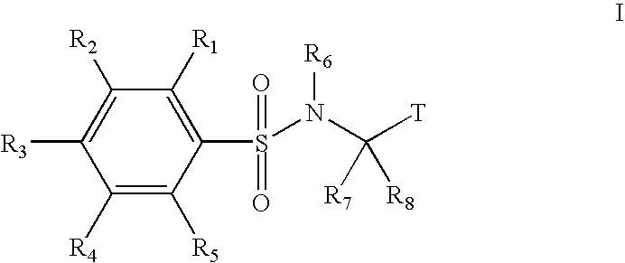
C1([R4])=C([R5])C(S(N(C([T])([R7])[R8])[R6])(=O)=O)=C([R1])C([R2])=C1[R3]
